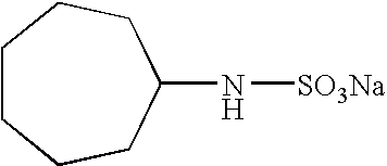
C1CCCC(N[SO3Na])CC1
